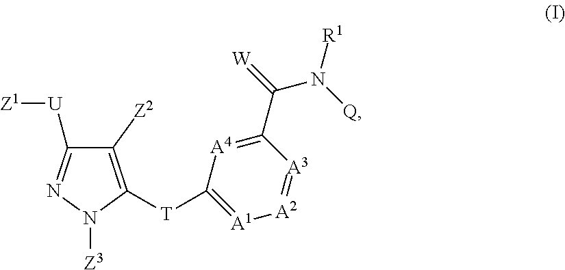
C1([Z2])=C([T]C2=[A1][A2]=[A3]C(C(=[W])N([Q])[R1])=[A4]2)N([Z3])N=C1[U][Z1]
